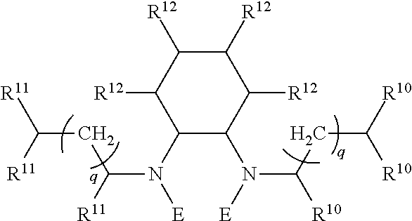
C1(N(C([R11])CC([R11])[R11])[E])C(N(C([R10])CC([R10])[R10])[E])C([R12])C([R12])C([R12])C1[R12]
